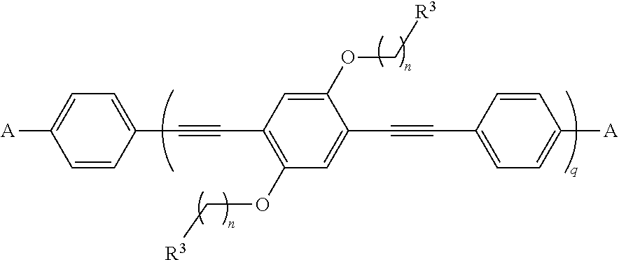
C1(OC[R3])=CC(C#CC2=CC=C([A])C=C2)=C(OC[R3])C=C1C#CC1=CC=C([A])C=C1
